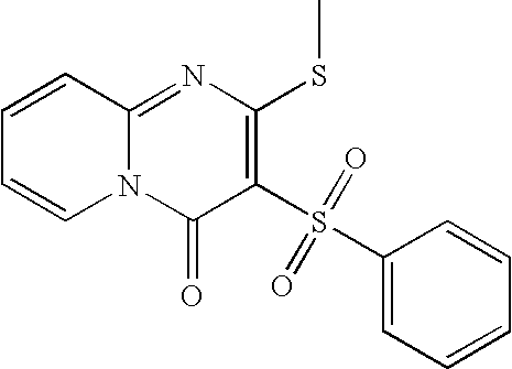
C1=CC(S(C2=C(SC)N=C3N(C2=O)C=CC=C3)(=O)=O)=CC=C1
